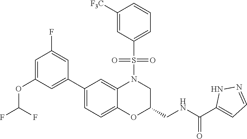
C1=C(OC(F)F)C=C(C2=CC=C3C(=C2)N(S(C2=CC=CC([F3C])=C2)(=O)=O)CC(CNC(C2=CC=NN2)=O)O3)C=C1F
